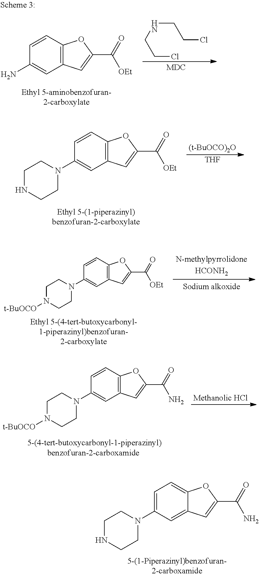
C12=CC(N3CCNCC3)=CC=C1OC(C(=O)N)=C2.C12=C(C=CC(N)=C1)OC(C(=O)[OEt])=C2.C(NCCCl)CCl.C12=C(C=CC(N3CCNCC3)=C1)OC(C(=O)[OEt])=C2.[(t-BuOCO)2O].[THF].C12=C(C=CC(N3CCN([t-BuOCO])CC3)=C1)OC(C(=O)[OEt])=C2.C12=C(C=CC(N3CCN([t-BuOCO])CC3)=C1)OC(C(=O)N)=C2
